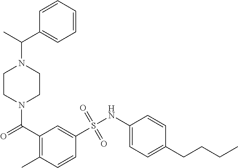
N1(C(C2=C(C)C=CC(S(NC3=CC=C(CCCC)C=C3)(=O)=O)=C2)=O)CCN(C(C2=CC=CC=C2)C)CC1
